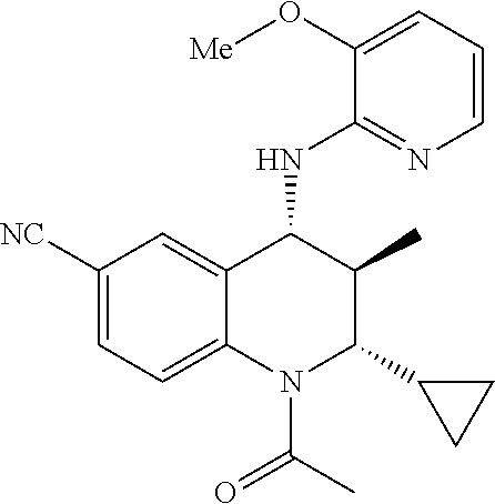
C1([NC])=CC=C2C(=C1)C(NC1=NC=CC=C1O[Me])C(C)C(C1CC1)N2C(C)=O
